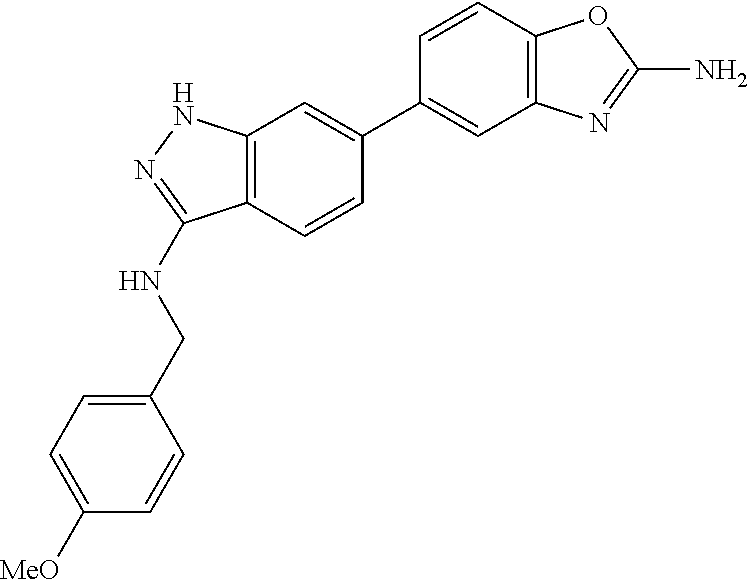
C12=C(NN=C1NCC1=CC=C([MeO])C=C1)C=C(C1=CC3=C(C=C1)OC(N)=N3)C=C2
